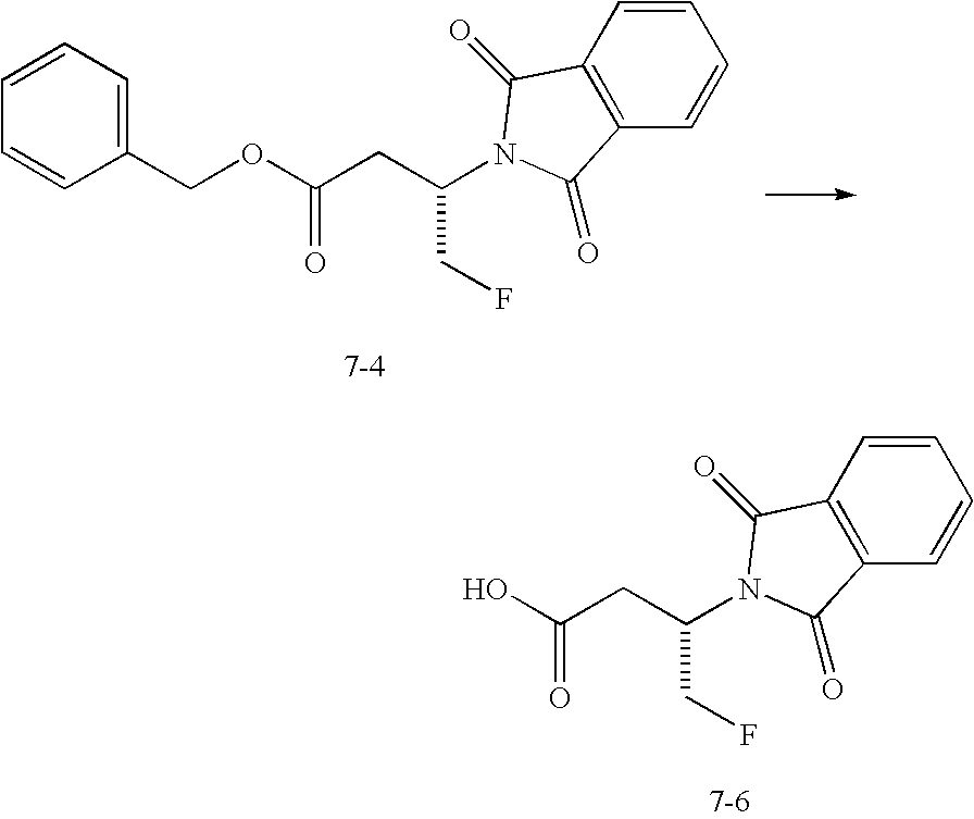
C1(COC(CC(CF)N2C(=O)C3=C(C=CC=C3)C2=O)=O)=CC=CC=C1.OC(CC(CF)N1C(=O)C2=C(C=CC=C2)C1=O)=O
